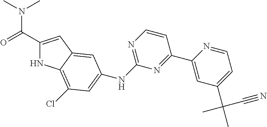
C1(C(=O)N(C)C)=CC2=CC(NC3=NC=CC(C4=CC(C(C)(C#N)C)=CC=N4)=N3)=CC(Cl)=C2N1
